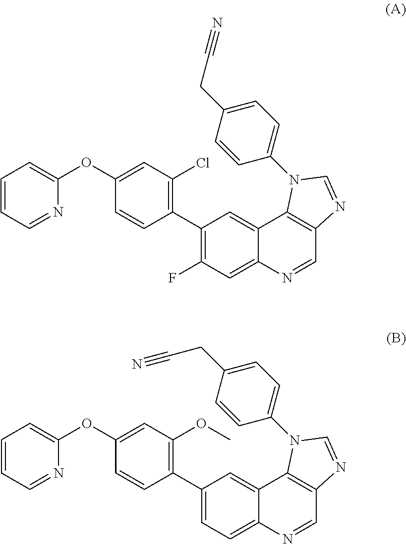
C1=CC=NC(OC2=CC(Cl)=C(C3=C(F)C=C4C(=C3)C3=C(C=N4)N=CN3C3=CC=C(CC#N)C=C3)C=C2)=C1.C1=CC=NC(OC2=CC(OC)=C(C3=CC=C4C(=C3)C3=C(C=N4)N=CN3C3=CC=C(CC#N)C=C3)C=C2)=C1
